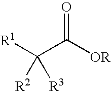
[R1]C(C([OR])=O)([R2])[R3]
